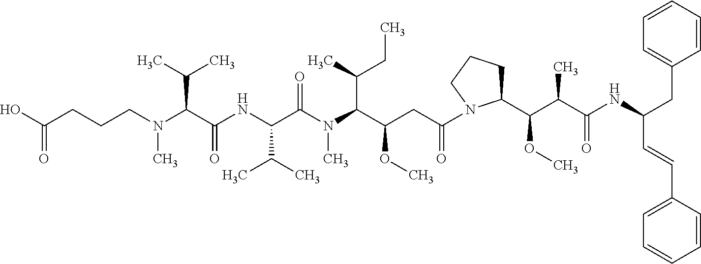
N(C(C(NC(C(C)C)C(N(C)C(C(C)CC)C(CC(=O)N1C(C(C(C(=O)NC(CC2=CC=CC=C2)C=CC2=CC=CC=C2)C)OC)CCC1)OC)=O)=O)C(C)C)(C)CCCC(O)=O
